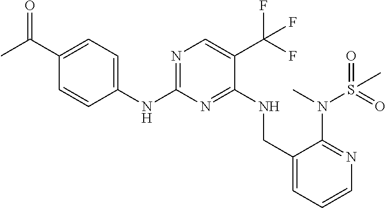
N(C1=NC=C(C(F)(F)F)C(NCC2=CC=CN=C2N(S(=O)(C)=O)C)=N1)C1=CC=C(C(C)=O)C=C1
